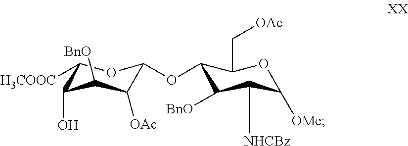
C1([H3COOC])C(O)C([BnO])C([OAc])C(OC2C([BnO])C([NHCBz])C([OMe])OC2C[OAc])O1
